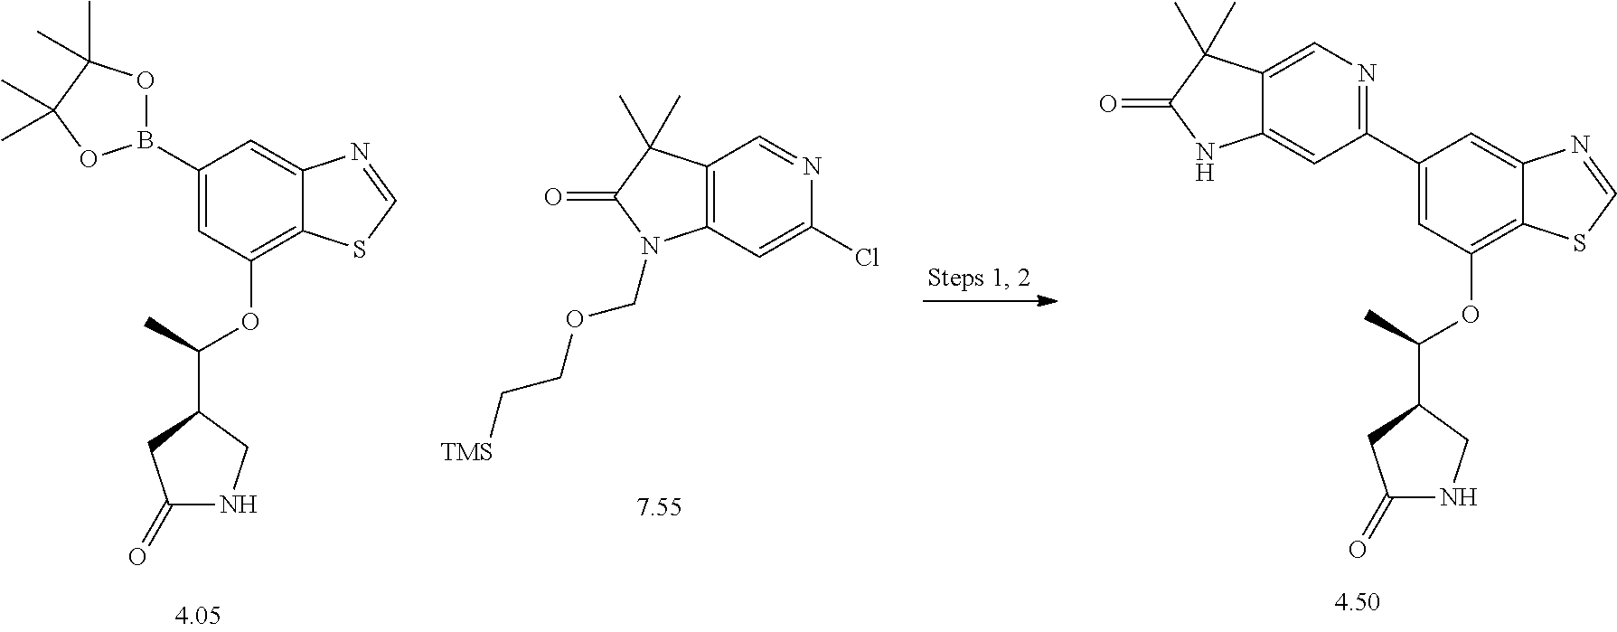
C1(B2OC(C)(C)C(C)(C)O2)=CC(OC(C)C2CNC(=O)C2)=C2C(=C1)N=CS2.C12=C(C=C(Cl)N=C1)N(COCC[TMS])C(=O)C2(C)C.C1(C2=NC=C3C(=C2)NC(=O)C3(C)C)=CC(OC(C)C2CNC(=O)C2)=C2C(=C1)N=CS2
